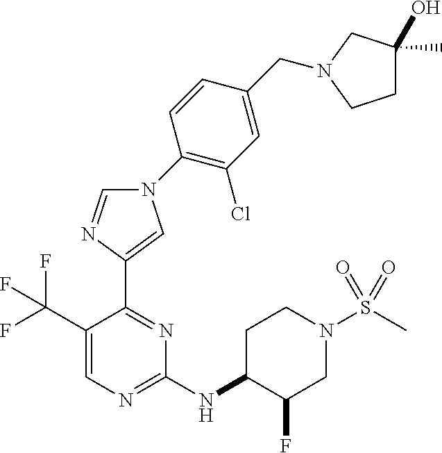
N1(C2=C(Cl)C=C(CN3CC(O)(C)CC3)C=C2)C=NC(C2=NC(NC3C(F)CN(S(C)(=O)=O)CC3)=NC=C2C(F)(F)F)=C1
